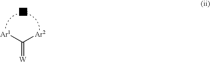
[W]=C([Ar1])[Ar2].[L3]
